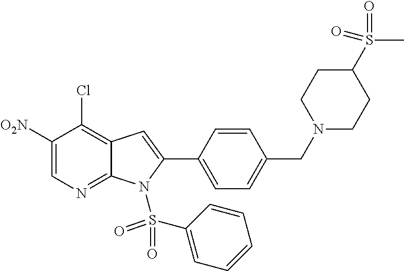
S(C1CCN(CC2=CC=C(C3=CC4=C(Cl)C([O2N])=CN=C4N3S(=O)(=O)C3=CC=CC=C3)C=C2)CC1)(C)(=O)=O
